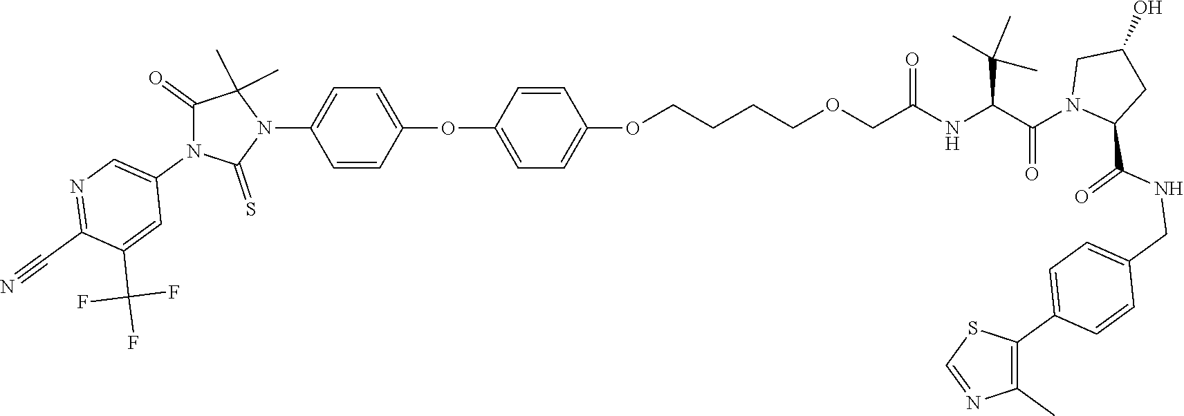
C1=C(OC2=CC=C(OCCCCOCC(NC(C(N3CC(O)CC3C(NCC3=CC=C(C4=C(C)N=CS4)C=C3)=O)=O)C(C)(C)C)=O)C=C2)C=CC(N2C(C)(C)C(=O)N(C3=CN=C(C#N)C(C(F)(F)F)=C3)C2=S)=C1
